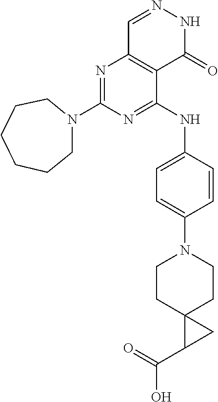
N1=C(N2CCCCCC2)N=C(NC2=CC=C(N3CCC4(CC3)C(C(=O)O)C4)C=C2)C2=C1C=NNC2=O
